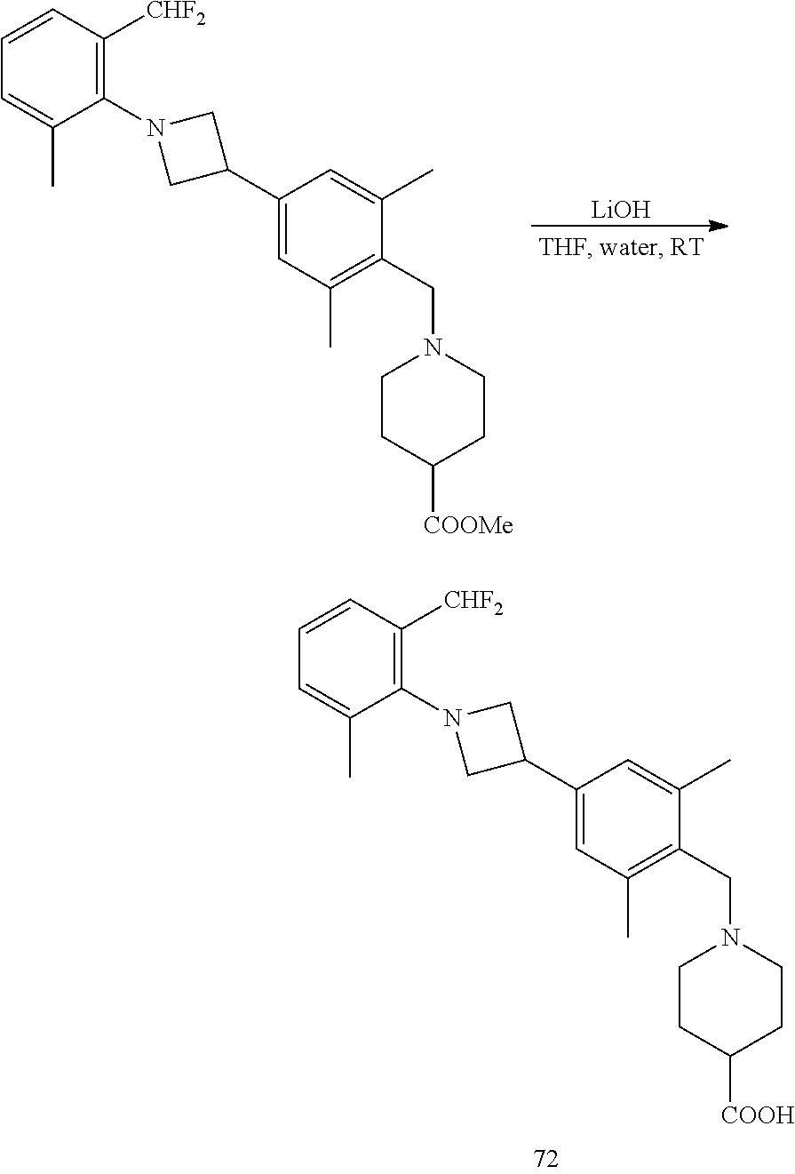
C1=CC([CHF2])=C(N2CC(C3=CC(C)=C(CN4CCC([COOH])CC4)C(C)=C3)C2)C(C)=C1.[LiOH].C1=CC([CHF2])=C(N2CC(C3=CC(C)=C(CN4CCC([COOMe])CC4)C(C)=C3)C2)C(C)=C1
